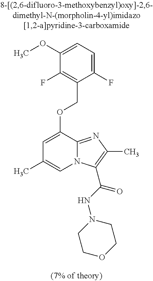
C1(OC)=CC=C(F)C(COC2=CC(C)=CN3C2=NC(C)=C3C(NN2CCOCC2)=O)=C1F
